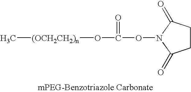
C(ON1C(=O)CCC1=O)(O[(OCH2CH2)n]C)=O
